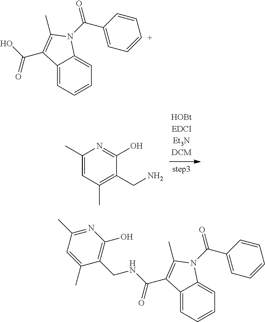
C1(C)=CC(C)=C(CN)C(O)=N1.C12=CC=CC=C1N(C(C1=CC=CC=C1)=O)C(C)=C2C(NCC1=C(O)N=C(C)C=C1C)=O.C12=CC=CC=C1N(C(C1=CC=[C+]C=C1)=O)C(C)=C2C(O)=O
